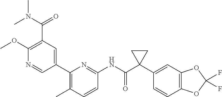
C1(OC)=C(C(N(C)C)=O)C=C(C2=C(C)C=CC(NC(C3(C4=CC5=C(C=C4)OC(F)(F)O5)CC3)=O)=N2)C=N1
